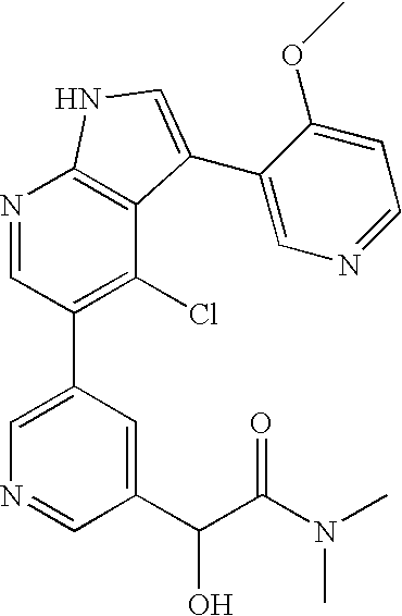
C1(C2=C(Cl)C3=C(N=C2)NC=C3C2=CN=CC=C2OC)=CN=CC(C(C(N(C)C)=O)O)=C1
